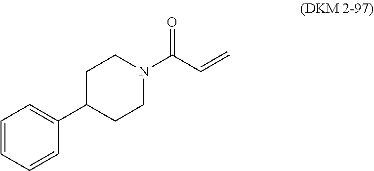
C1CN(C(C=C)=O)CCC1C1=CC=CC=C1
